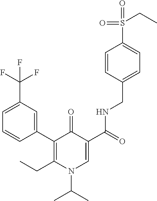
C1=CC(C2=C(CC)N(C(C)C)C=C(C(=O)NCC3=CC=C(S(=O)(=O)CC)C=C3)C2=O)=CC(C(F)(F)F)=C1
